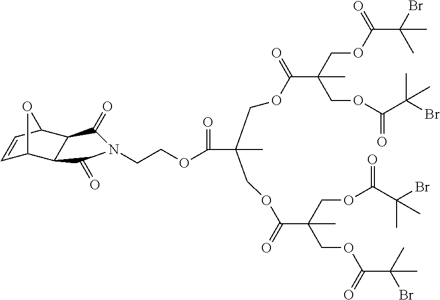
C1=CC2C3C(C1O2)C(=O)N(CCOC(C(C)(COC(=O)C(COC(=O)C(C)(Br)C)(COC(C(C)(Br)C)=O)C)COC(=O)C(COC(C(C)(Br)C)=O)(COC(C(C)(Br)C)=O)C)=O)C3=O
